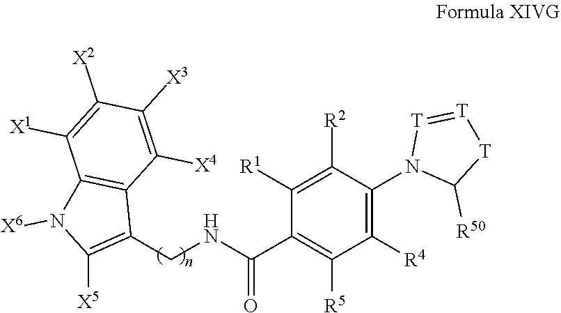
C1(CNC(C2=C([R5])C([R4])=C(N3C([R50])[T][T]=[T]3)C([R2])=C2[R1])=O)=C([X5])N([X6])C2=C1C([X4])=C([X3])C([X2])=C2[X1]
